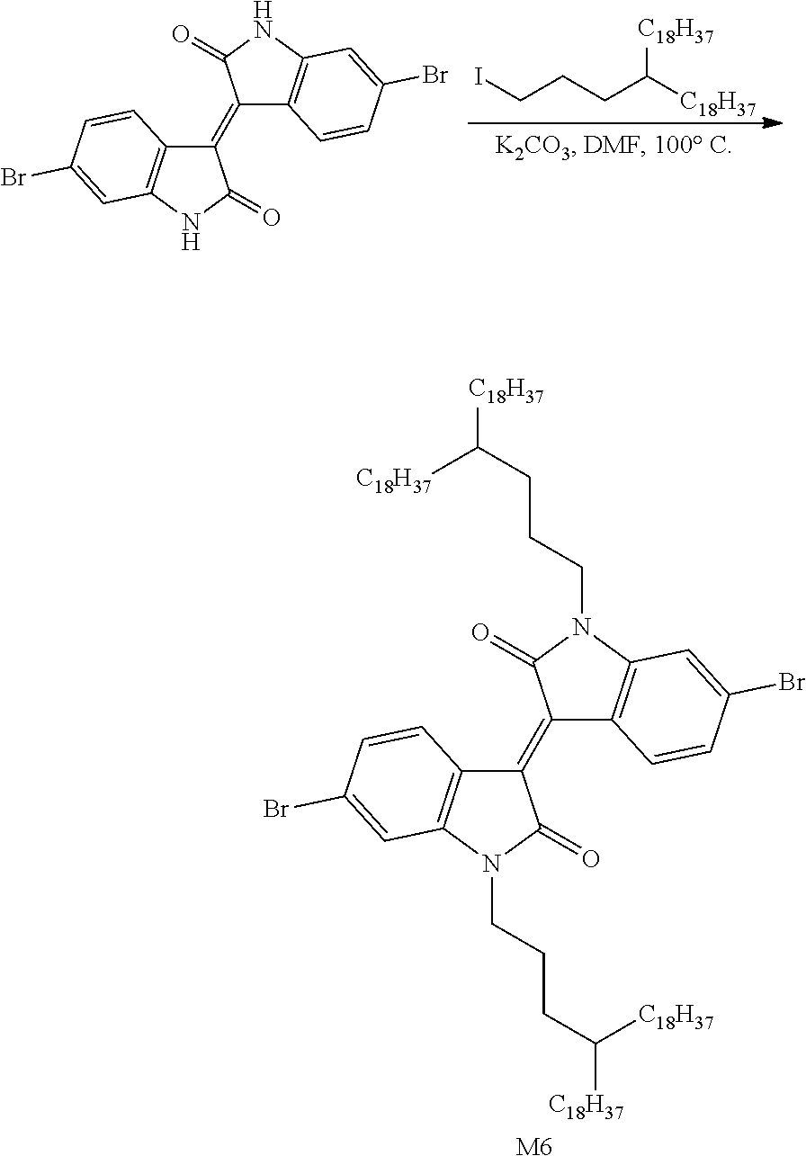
C1(=C2C3=C(N(CCCC([C18H37])[C18H37])C2=O)C=C(Br)C=C3)C2=C(N(CCCC([C18H37])[C18H37])C1=O)C=C(Br)C=C2.[M6].ICCCC([C18H37])[C18H37].C1(=C2C3=C(NC2=O)C=C(Br)C=C3)C2=C(NC1=O)C=C(Br)C=C2
